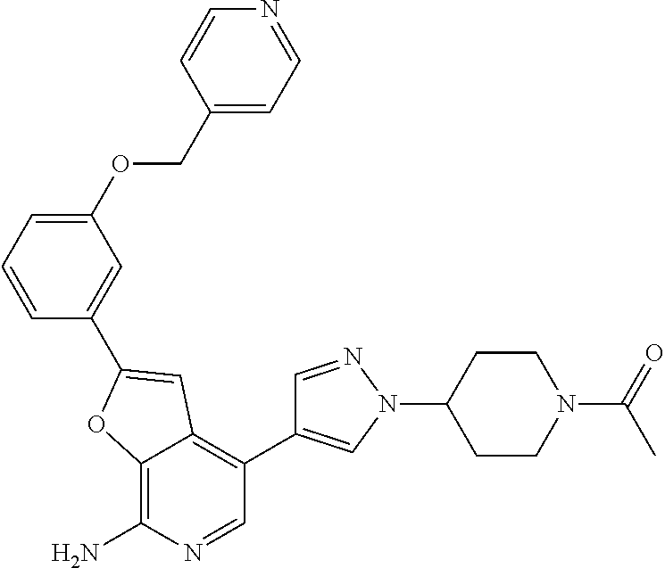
C12=C(N)N=CC(C3=CN(C4CCN(C(C)=O)CC4)N=C3)=C1C=C(C1=CC(OCC3=CC=NC=C3)=CC=C1)O2
